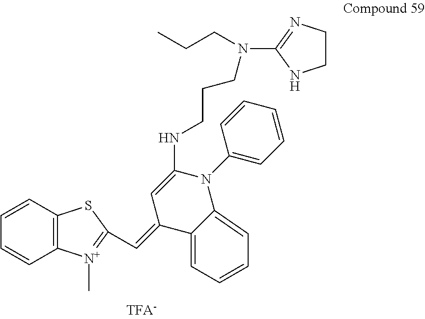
C12=C(C=CC=C1)SC(C=C1C=C(NCCCN(C3=NCCN3)CCC)N(C3=CC=CC=C3)C3=CC=CC=C13)=[N+]2C
